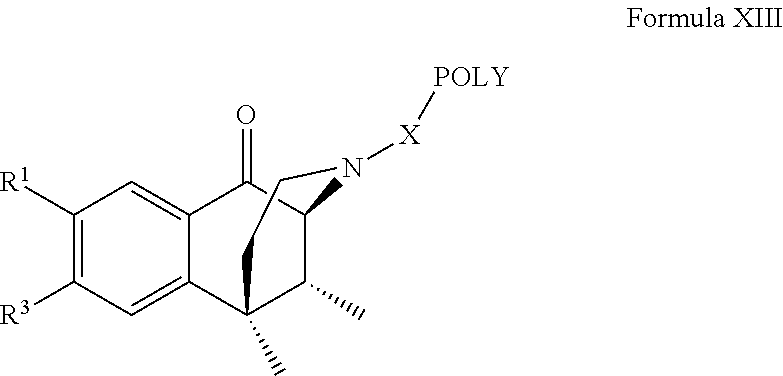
[R3]C1=C([R1])C=C2C(=C1)C1(C)C(C)C(C2=O)N([X][POLY])CC1
